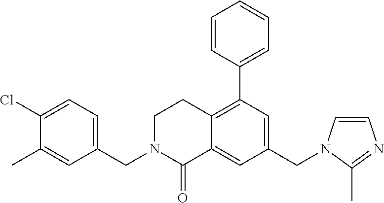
C1(CN2C=CN=C2C)=CC(C2=CC=CC=C2)=C2C(=C1)C(=O)N(CC1=CC=C(Cl)C(C)=C1)CC2
